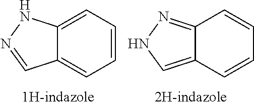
C12=NNC=C1C=CC=C2.C12=CC=CC=C1C=NN2
